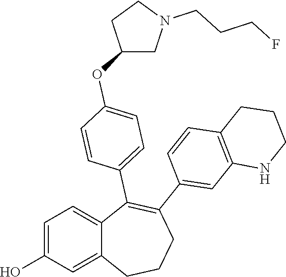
C1=C(O)C=C2C(=C1)C(C1=CC=C(OC3CN(CCCF)CC3)C=C1)=C(C1=CC3=C(C=C1)CCCN3)CCC2
